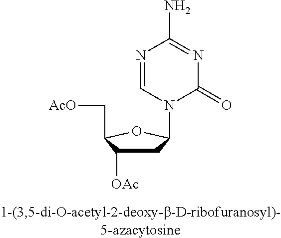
C1C([OAc])C(C[AcO])OC1N1C(=O)N=C(N)N=C1
